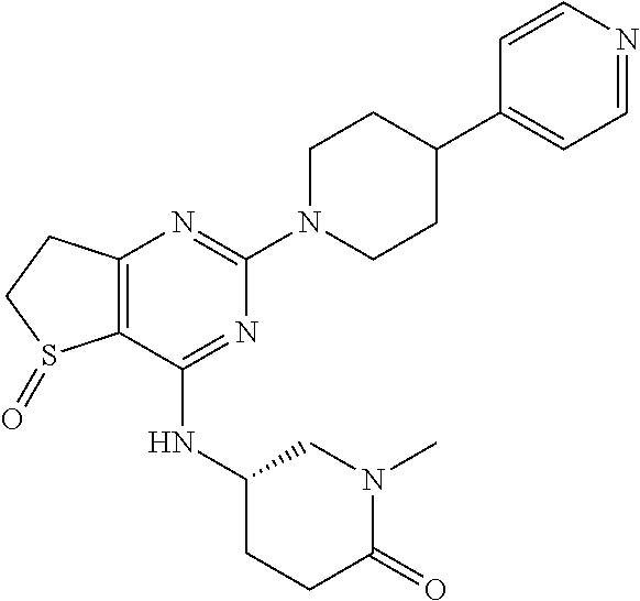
C12=C(C(NC3CCC(=O)N(C)C3)=NC(N3CCC(C4=CC=NC=C4)CC3)=N1)S(=O)CC2
